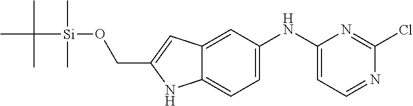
CC([Si](OCC1=CC2=CC(NC3=CC=NC(Cl)=N3)=CC=C2N1)(C)C)(C)C
